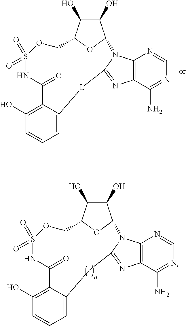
C12=C(C(N)=NC=N1)N=C1N2C2C(O)C(O)C(O2)COS(=O)(=O)NC(=O)C2=C(O)C=CC=C2C1.C12=C(C(N)=NC=N1)N=C1N2C2C(O)C(O)C(O2)COS(=O)(=O)NC(=O)C2=C(O)C=CC=C2[L]1
